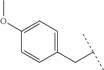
C(C1=CC=C(OC)C=C1)C(C)C
